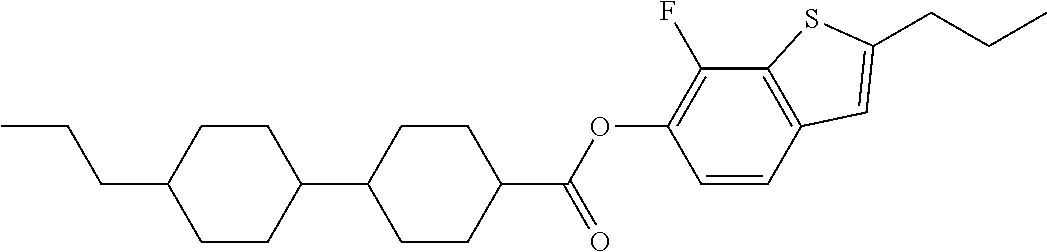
C1(C(OC2=C(F)C3=C(C=C2)C=C(CCC)S3)=O)CCC(C2CCC(CCC)CC2)CC1
